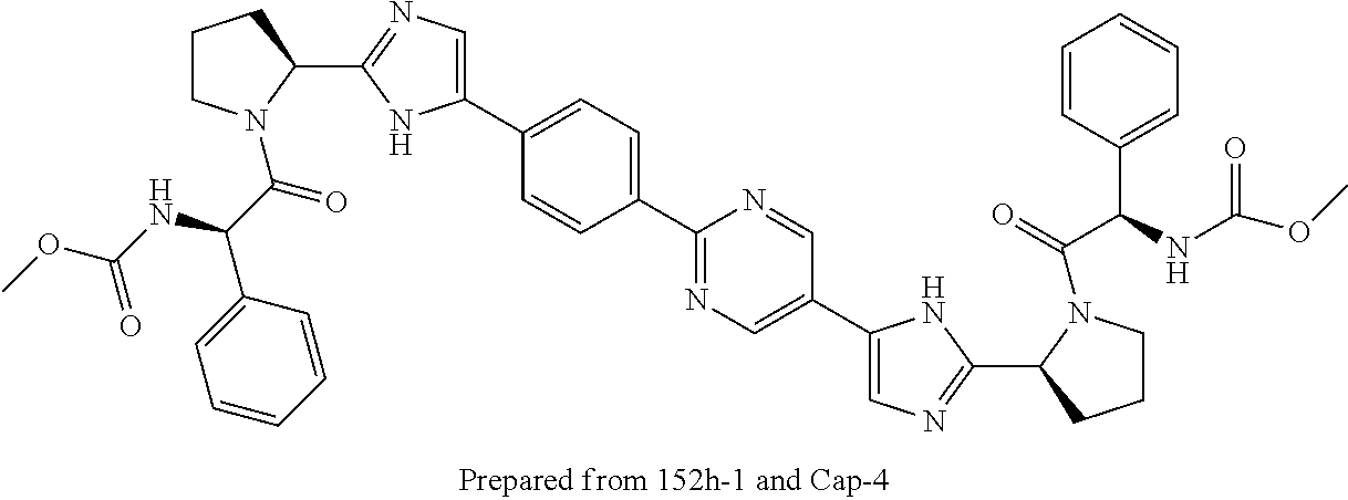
C1CN(C(=O)C(NC(OC)=O)C2=CC=CC=C2)C(C2=NC=C(C3=CC=C(C4=NC=C(C5=CN=C(C6N(C(=O)C(C7=CC=CC=C7)NC(OC)=O)CCC6)N5)C=N4)C=C3)N2)C1
